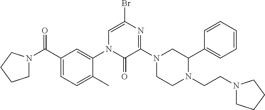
C1(C(N2CCCC2)=O)=CC=C(C)C(N2C(=O)C(N3CCN(CCN4CCCC4)C(C4=CC=CC=C4)C3)=NC(Br)=C2)=C1
